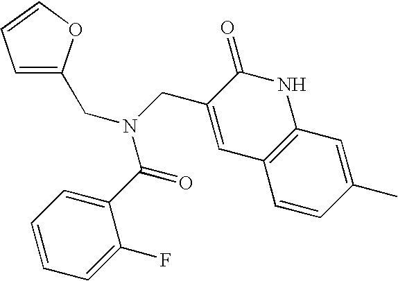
C1=C(CN(C(C2=CC=CC=C2F)=O)CC2=CC3=C(NC2=O)C=C(C)C=C3)OC=C1
